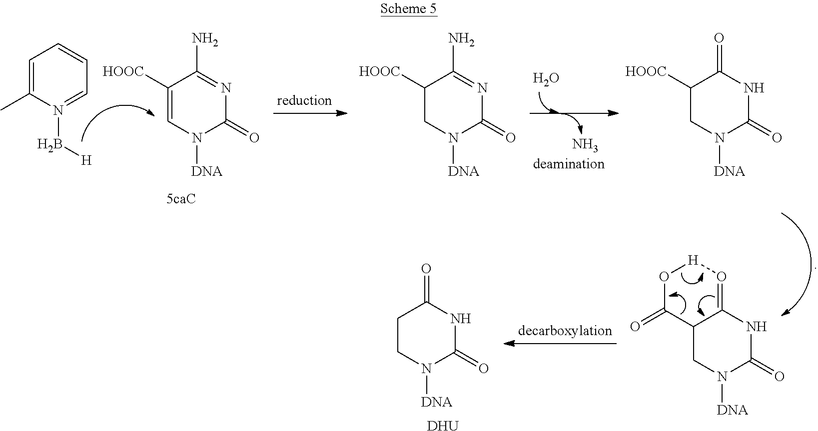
C1=C(C)N(B[H])=CC=C1.C1([HOOC])=CN([DNA])C(=O)N=C1N.N.O.C1([HOOC])CN([DNA])C(=O)N=C1N.C1([HOOC])CN([DNA])C(=O)NC1=O.O1C(=O)C2C(=O[H]1)NC(=O)N([DNA])C2.C1CN([DNA])C(=O)NC1=O.[DHU]
